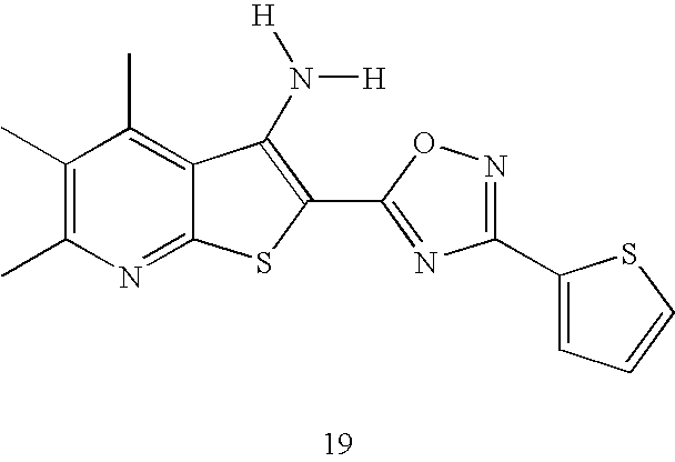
C1(C)=C(C)N=C2C(=C1C)C(N([H])[H])=C(C1=NC(C3=CC=CS3)=NO1)S2
